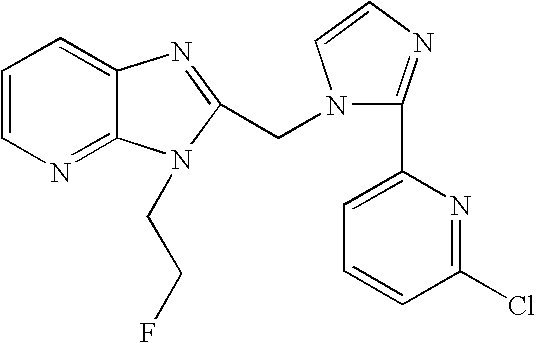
C1=CN=C2C(=C1)N=C(CN1C(C3=CC=CC(Cl)=N3)=NC=C1)N2CCF
